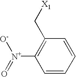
C1=CC=CC(C[X1])=C1[N+](=O)[O-]
